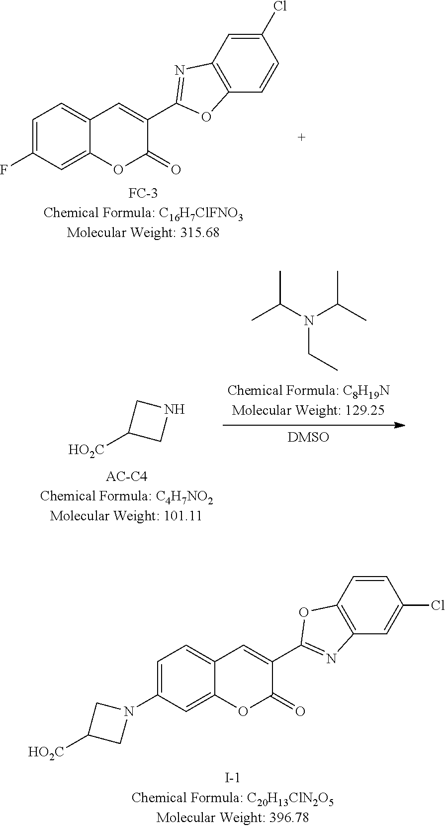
C1=C(F)C=C2C(=C1)C=C(C1=NC3=C(C=CC(Cl)=C3)O1)C(=O)O2.N1CC([HO2C])C1.CC(C)N(C(C)C)CC.C1=C(N2CC([HO2C])C2)C=C2C(=C1)C=C(C1=NC3=C(C=CC(Cl)=C3)O1)C(=O)O2
